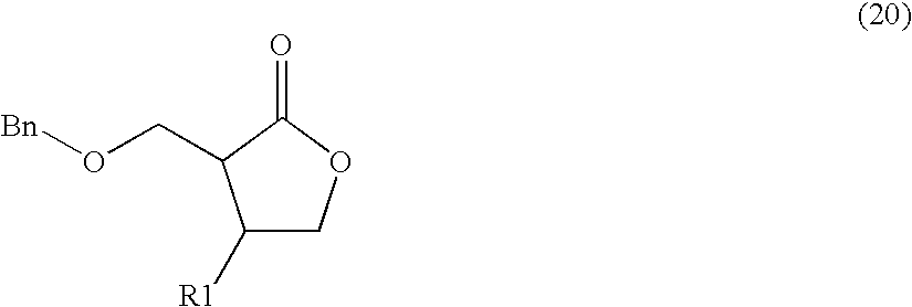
C1([R1])COC(=O)C1CO[Bn]
